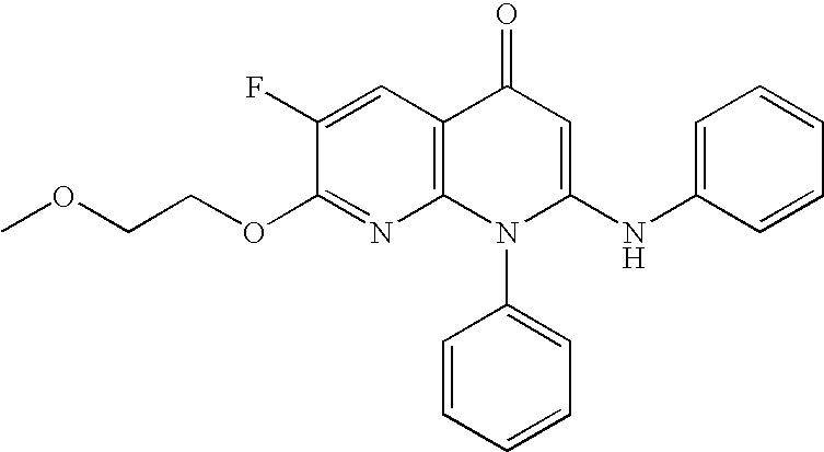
C1(OCCOC)=NC2=C(C=C1F)C(=O)C=C(NC1=CC=CC=C1)N2C1=CC=CC=C1
